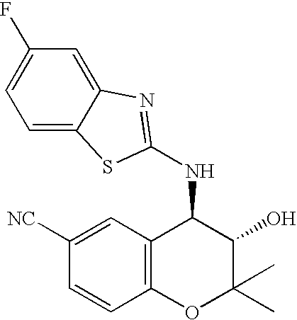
C12=C(C(NC3=NC4=CC(F)=CC=C4S3)C(O)C(C)(C)O1)C=C([NC])C=C2
